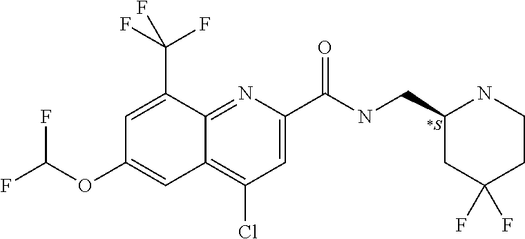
C1(Cl)=C2C(=NC(C(NCC3CC(F)(F)CCN3)=O)=C1)C(C(F)(F)F)=CC(OC(F)F)=C2.[*S]
